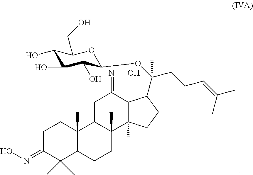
C1C(=NO)C(C)(C)C2C(C)(C1)C1C(C)(CC2)C2(C)C(C(=NO)C1)C(C(CCC=C(C)C)(C)OC1C(O)C(O)C(O)C(CO)O1)CC2
